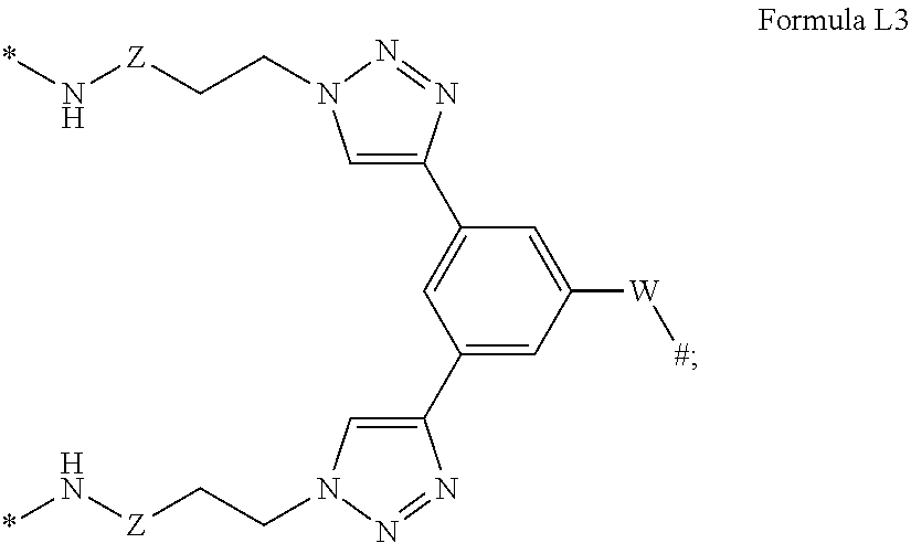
C1=C(C2=CC([W][#])=CC(C3=CN(CC[Z]N*)N=N3)=C2)N=NN1CC[Z]N*
